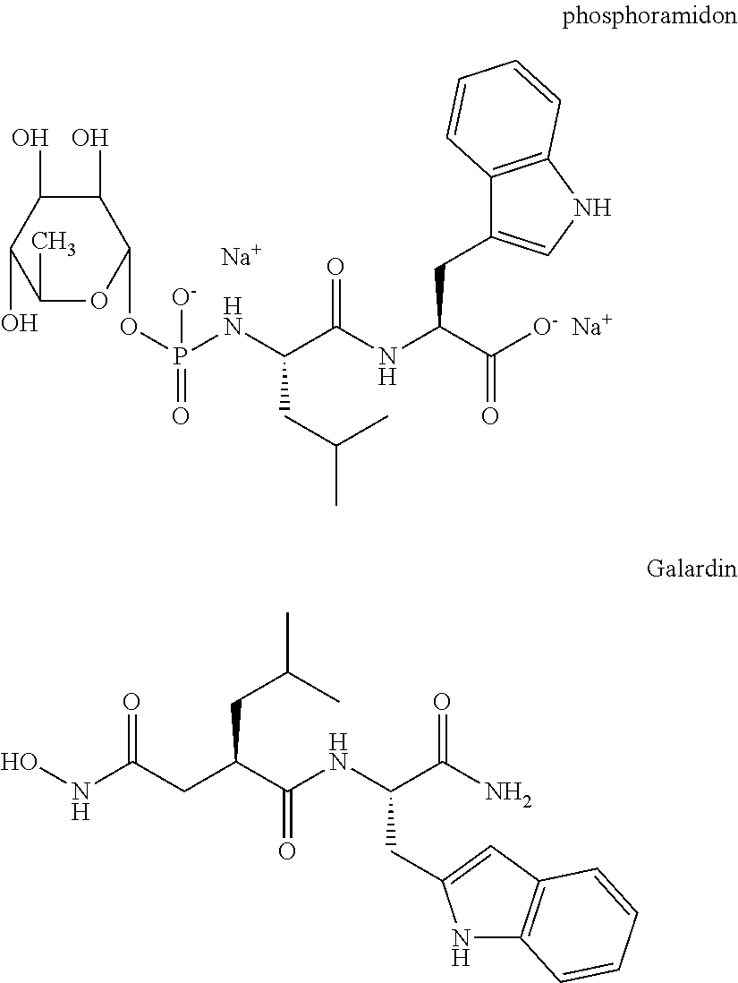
[Na].C1(O)C(O)C(O)C(C)OC1OP(=O)(NC(C(NC(C([O-])=O)CC1=CNC2=C1C=CC=C2)=O)CC(C)C)[O-].[Na].ONC(CC(C(NC(C(N)=O)CC1=CC2=C(N1)C=CC=C2)=O)CC(C)C)=O
